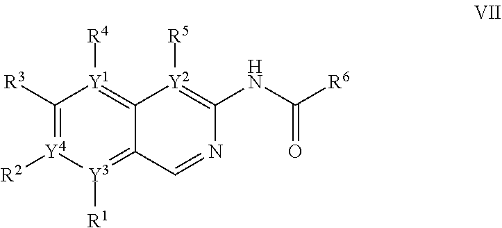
C1([R3])=[Y4]([R2])[Y3]([R1])=C2C(=[Y1]1[R4])[Y2]([R5])=C(NC(=O)[R6])N=C2
